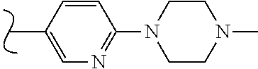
CC1=CN=C(N2CCN(C)CC2)C=C1
